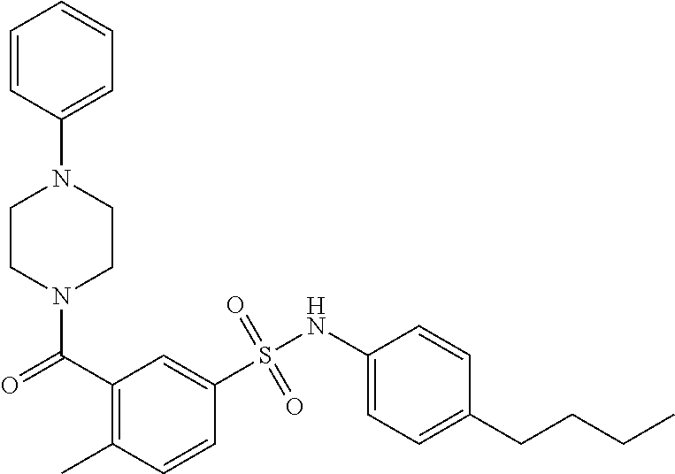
C1=CC(N2CCN(C(C3=C(C)C=CC(S(NC4=CC=C(CCCC)C=C4)(=O)=O)=C3)=O)CC2)=CC=C1
